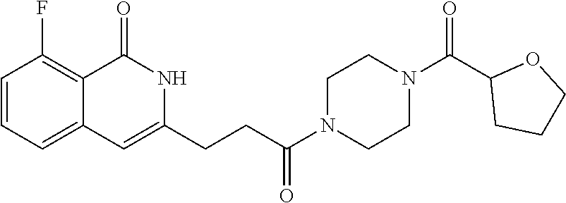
C1=CC=C2C(=C1F)C(=O)NC(CCC(N1CCN(C(C3CCCO3)=O)CC1)=O)=C2
